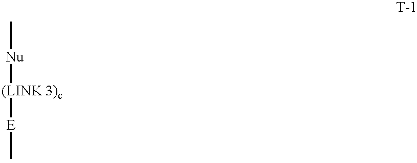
C[Nu][(LINK 3)c][E]C
